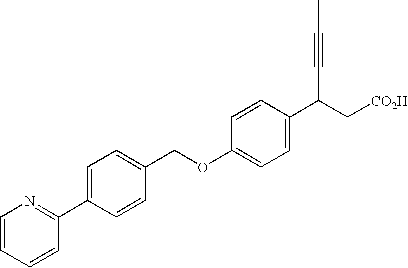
C1=C(C2=NC=CC=C2)C=CC(COC2=CC=C(C(C#CC)C[CO2H])C=C2)=C1
